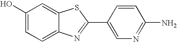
C1(O)=CC=C2C(=C1)SC(C1=CN=C(N)C=C1)=N2
